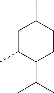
C1C(C)C(C(C)C)CCC1C
